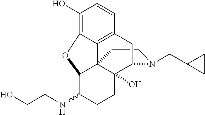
C1CN(CC2CC2)C2C3(O)C14C1=C(C=CC(O)=C1OC4C(NCCO)CC3)C2
